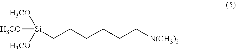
C(CCCC[Si]([H3CO])([H3CO])[H3CO])C[N(CH3)2]
